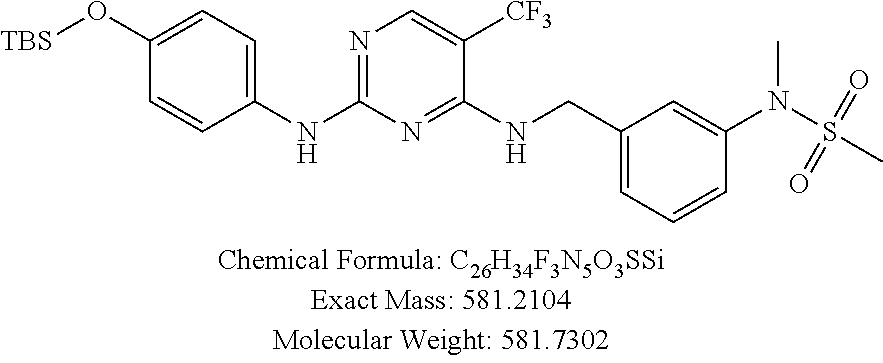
C1(NC2=NC=C([CF3])C(NCC3=CC=CC(N(C)S(C)(=O)=O)=C3)=N2)=CC=C(O[TBS])C=C1
